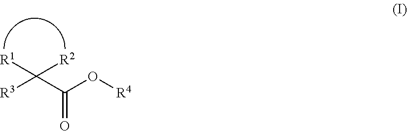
[R3]C(C(O[R4])=O)([R2])[R1]
